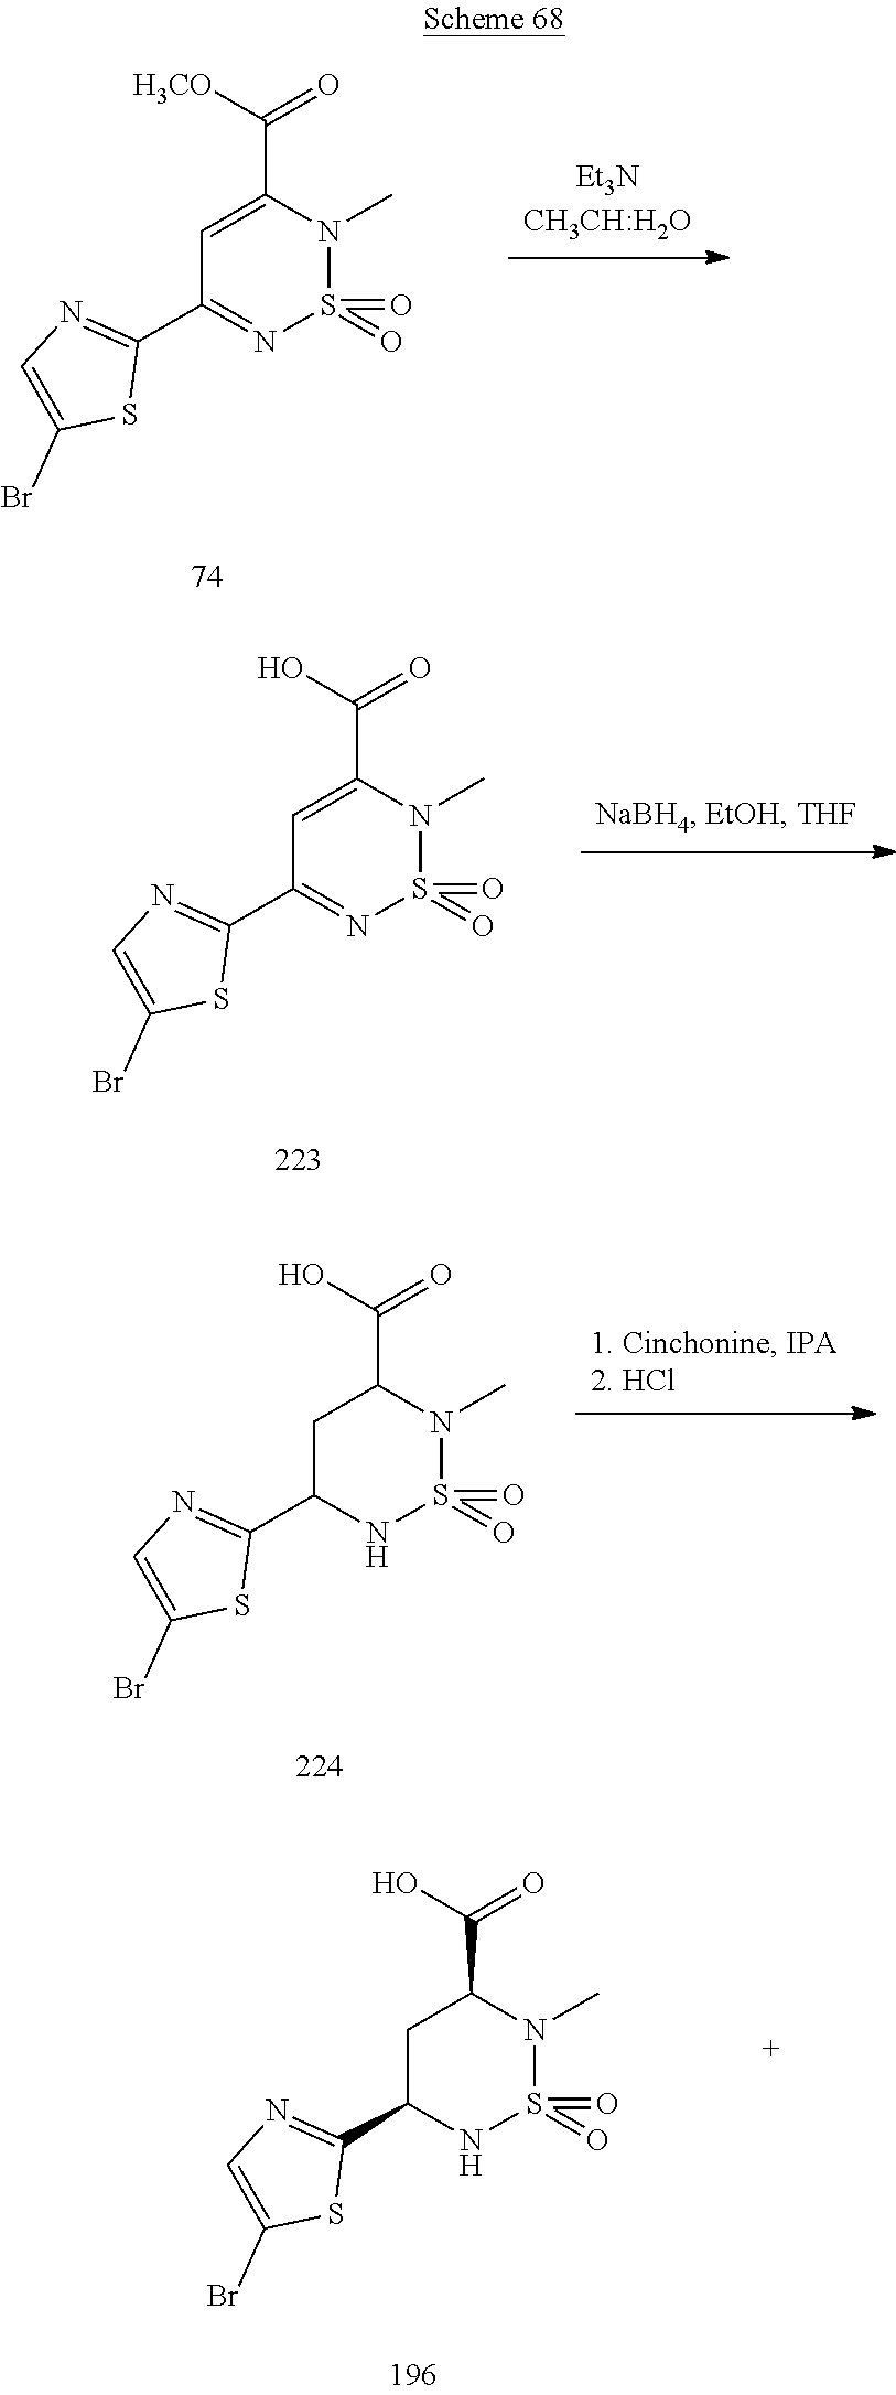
C1=C(C([H3CO])=O)N(C)S(=O)(=O)N=C1C1=NC=C(Br)S1.C1=C(C(O)=O)N(C)S(=O)(=O)N=C1C1=NC=C(Br)S1.C1C(C2=NC=C(Br)S2)NS(=O)(=O)N(C)C1C(O)=O.C1C(C2=NC=C(Br)S2)NS(=O)(=O)N(C)C1C(O)=O
